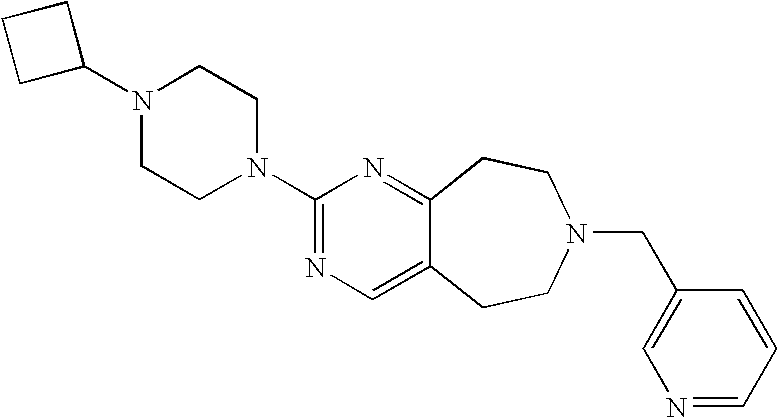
C1C(N2CCN(C3=NC=C4C(=N3)CCN(CC3=CN=CC=C3)CC4)CC2)CC1
